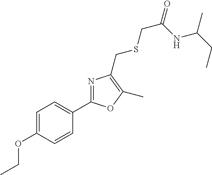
C1=C(OCC)C=CC(C2=NC(CSCC(=O)NC(CC)C)=C(C)O2)=C1
